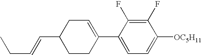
C1(F)=C(F)C(C2=CCC(C=CCC)CC2)=CC=C1[OC5H11]
